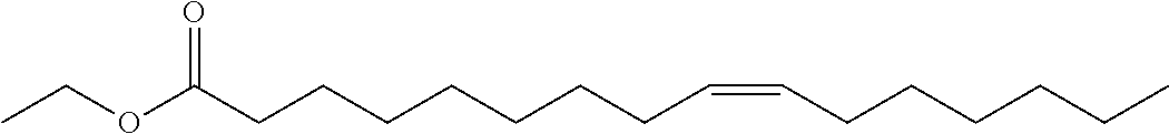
O=C(CCCCCCCC=CCCCCCC)OCC
